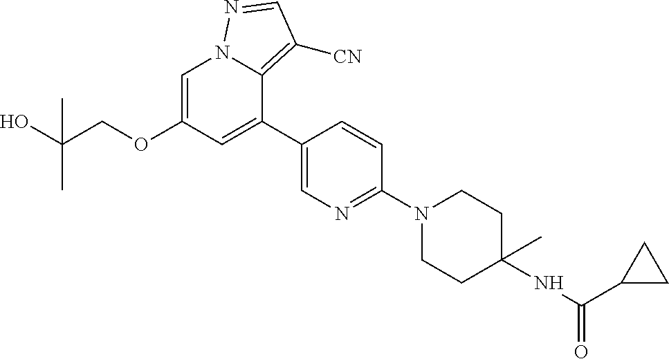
C1=C(OCC(O)(C)C)C=C(C2=CN=C(N3CCC(NC(C4CC4)=O)(C)CC3)C=C2)C2=C([CN])C=NN12
